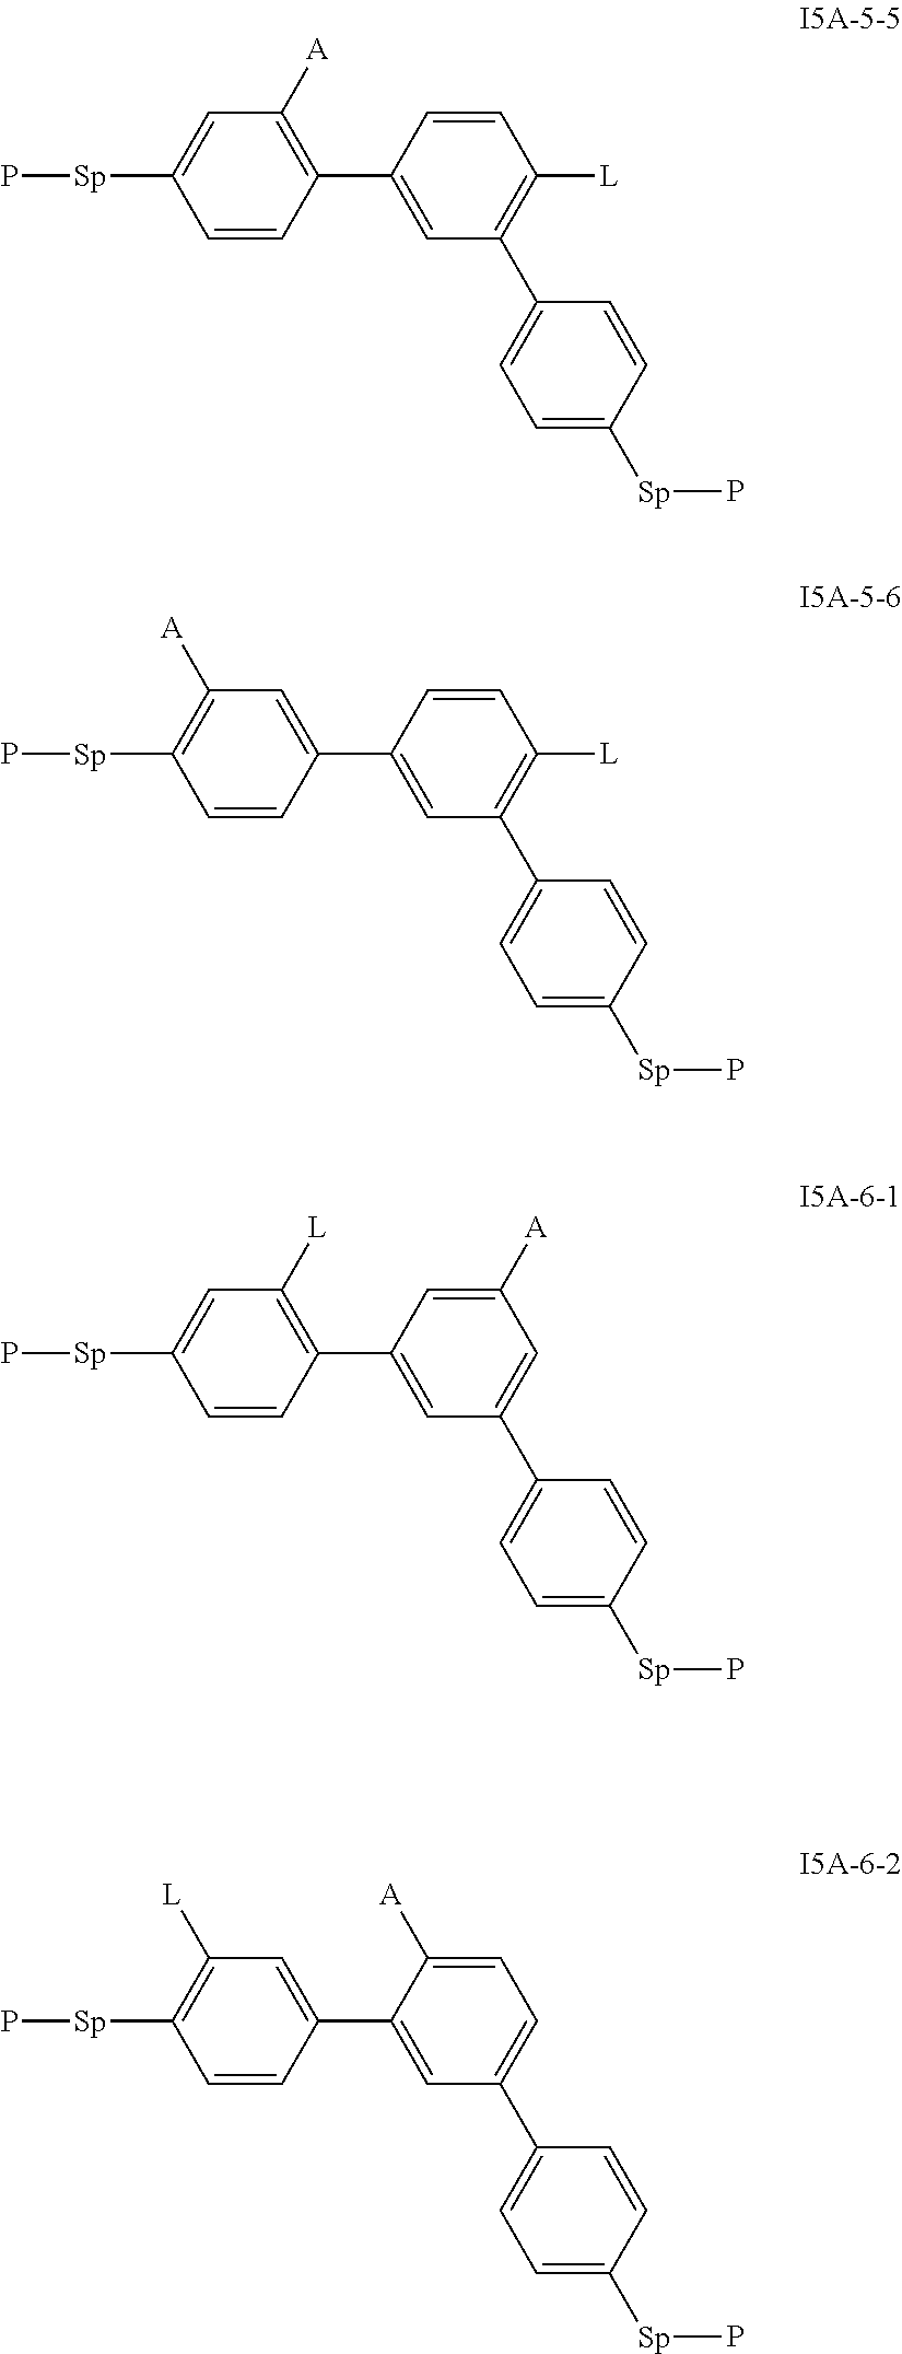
C1=CC([L])=C(C2=CC=C([Sp]P)C=C2)C=C1C1=CC([A])=C([Sp]P)C=C1.C1=C([A])C=C(C2=CC=C([Sp]P)C=C2)C=C1C1=C([L])C=C([Sp]P)C=C1.C1([A])=CC=C(C2=CC=C([Sp]P)C=C2)C=C1C1=CC([L])=C([Sp]P)C=C1.C1=CC([L])=C(C2=CC=C([Sp]P)C=C2)C=C1C1=C([A])C=C([Sp]P)C=C1
